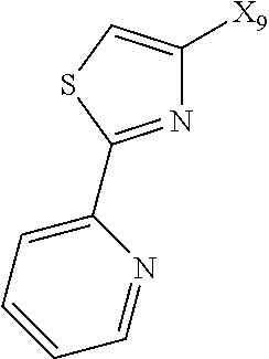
N1=C(C2=CC=CC=N2)SC=C1[X9]
